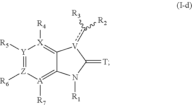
[Y]1([R5])=[Z]([R6])[A]([R7])=C2C(=[X]1[R4])[V](c([R3])[R2])C(=[T])N2[R1]
